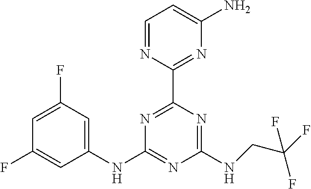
C1(NC2=NC(NCC(F)(F)F)=NC(C3=NC(N)=CC=N3)=N2)=CC(F)=CC(F)=C1
